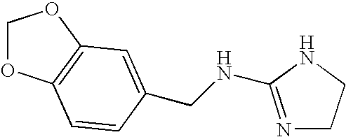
C1OC2=C(O1)C=C(CNC1=NCCN1)C=C2
